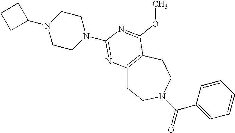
C1CN(C2=NC3=C(CCN(C(C4=CC=CC=C4)=O)CC3)C(OC)=N2)CCN1C1CCC1
